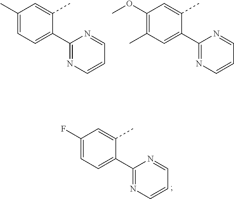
C1(C)=CC=C(C2=NC=CC=N2)C(C)=C1.C1(OC)=C(C)C=C(C2=NC=CC=N2)C(C)=C1.C1=C(F)C=C(C)C(C2=NC=CC=N2)=C1
